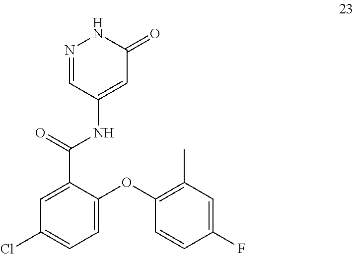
C1(Cl)=CC=C(OC2=C(C)C=C(F)C=C2)C(C(=O)NC2=CC(=O)NN=C2)=C1
